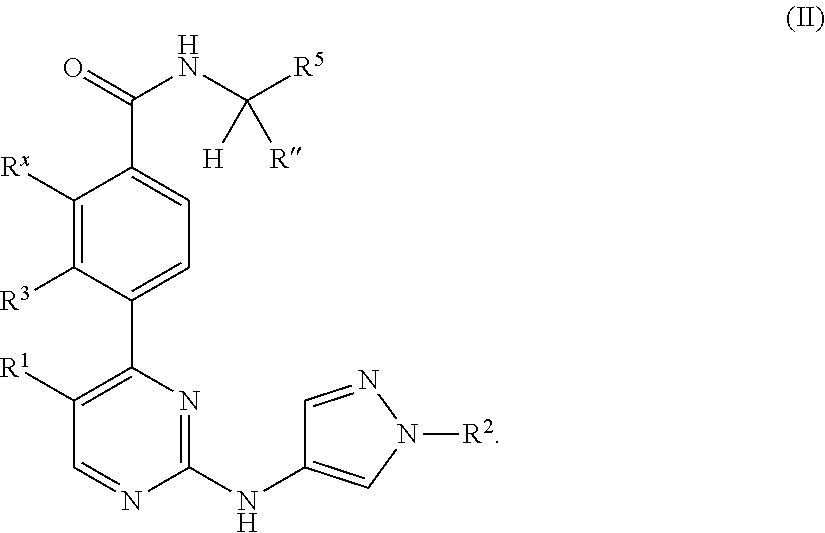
C1([Rx])=C([R3])C(C2=C([R1])C=NC(NC3=CN([R2])N=C3)=N2)=CC=C1C(=O)NC([R5])([H])[R]
